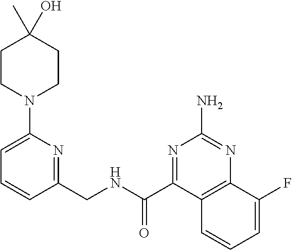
C1=C(N2CCC(C)(O)CC2)N=C(CNC(C2=NC(N)=NC3=C2C=CC=C3F)=O)C=C1
